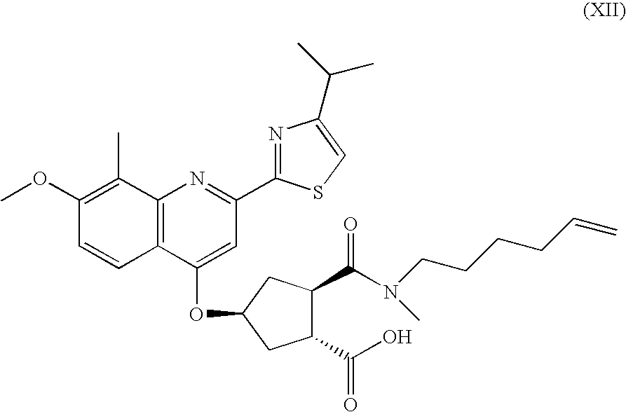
C1(C(O)=O)C(C(N(C)CCCCC=C)=O)CC(OC2=CC(C3=NC(C(C)C)=CS3)=NC3=C2C=CC(OC)=C3C)C1
